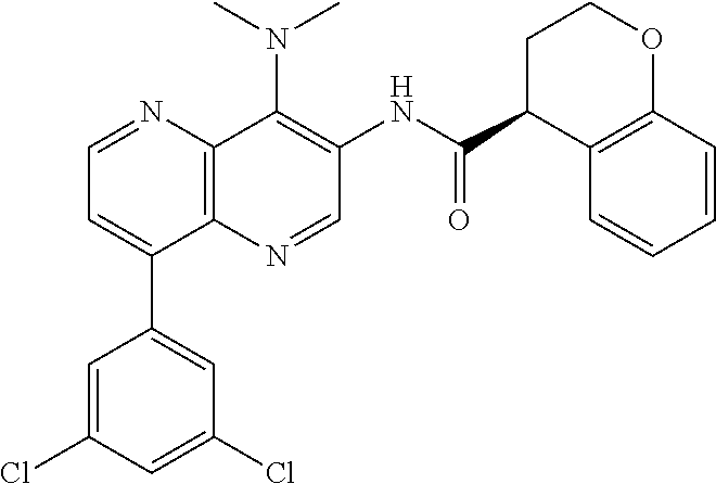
C12=C(N=CC=C1C1=CC(Cl)=CC(Cl)=C1)C(N(C)C)=C(NC(C1C3=C(OCC1)C=CC=C3)=O)C=N2
